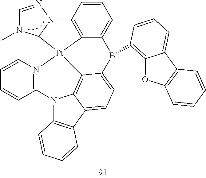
C1=CC=CC2=N1[Pt]13C4=C5C(=CC=C4B(C4=C6OC7=C(C6=CC=C4)C=CC=C7)C4=CC=CC(=C14)N1C3N(C)C=N1)C1=C(C=CC=C1)N52
